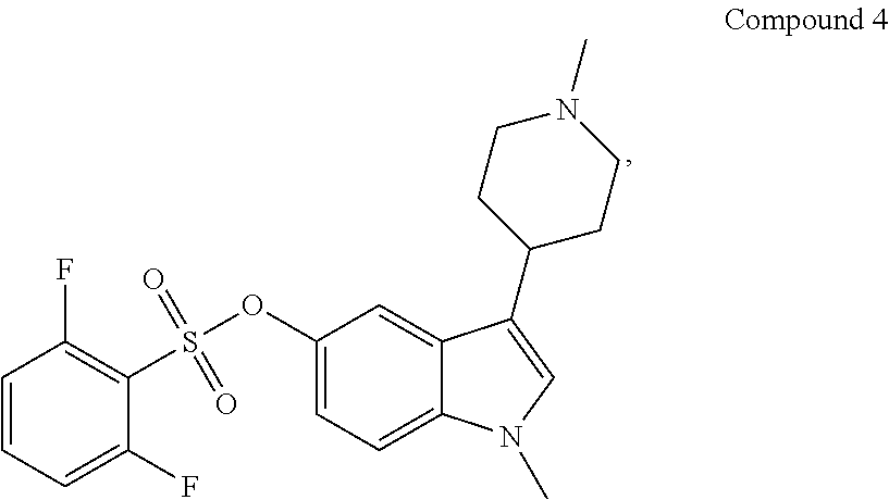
C12=CC=C(OS(C3=C(F)C=CC=C3F)(=O)=O)C=C1C(C1CCN(C)CC1)=CN2C
